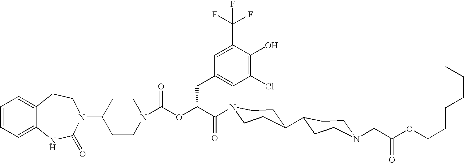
C12=CC=CC=C1NC(=O)N(C1CCN(C(OC(C(=O)N3CCC(C4CCN(CC(OCCCCCC)=O)CC4)CC3)CC3=CC(Cl)=C(O)C(C(F)(F)F)=C3)=O)CC1)CC2
